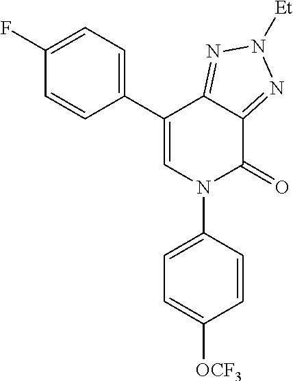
C1(C2=CC=C(F)C=C2)=CN(C2=CC=C([OCF3])C=C2)C(=O)C2=NN([Et])N=C12
